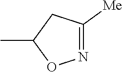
CC1ON=C([Me])C1
